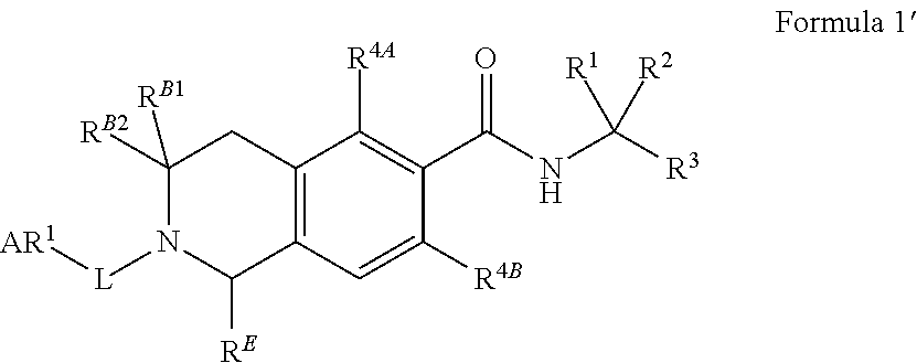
C12=C(C=C([R4B])C(C(NC([R3])([R1])[R2])=O)=C1[R4A])C([RE])N([L][AR1])C([RB2])([RB1])C2
